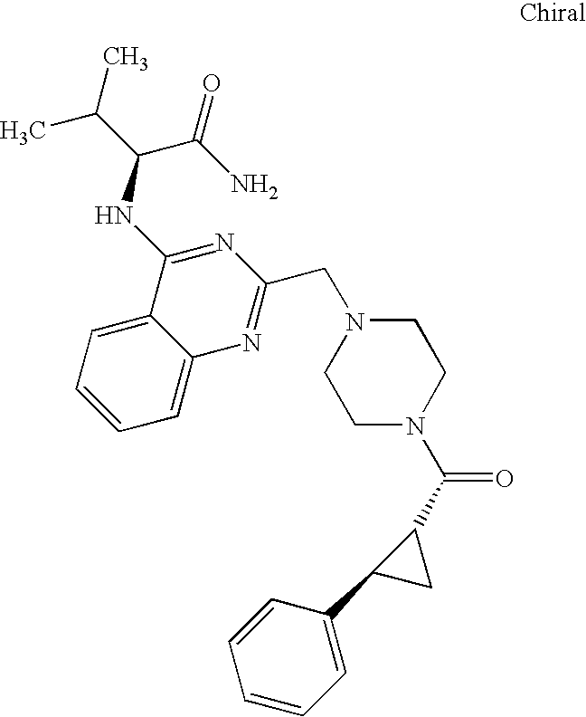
C1=CC=C2C(=C1)C(NC(C(C)C)C(N)=O)=NC(CN1CCN(C(C3C(C4=CC=CC=C4)C3)=O)CC1)=N2
